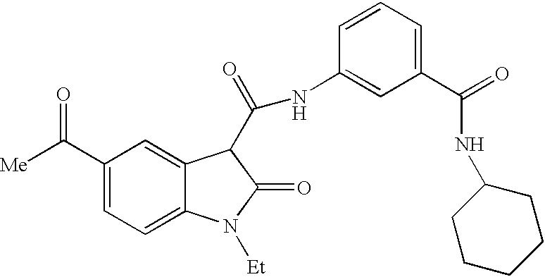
[Me]C(C1=CC=C2C(=C1)C(C(=O)NC1=CC(C(NC3CCCCC3)=O)=CC=C1)C(=O)N2[Et])=O
